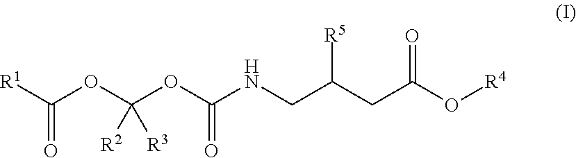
C(=O)([R1])OC(OC(NCC([R5])CC(=O)O[R4])=O)([R2])[R3]
